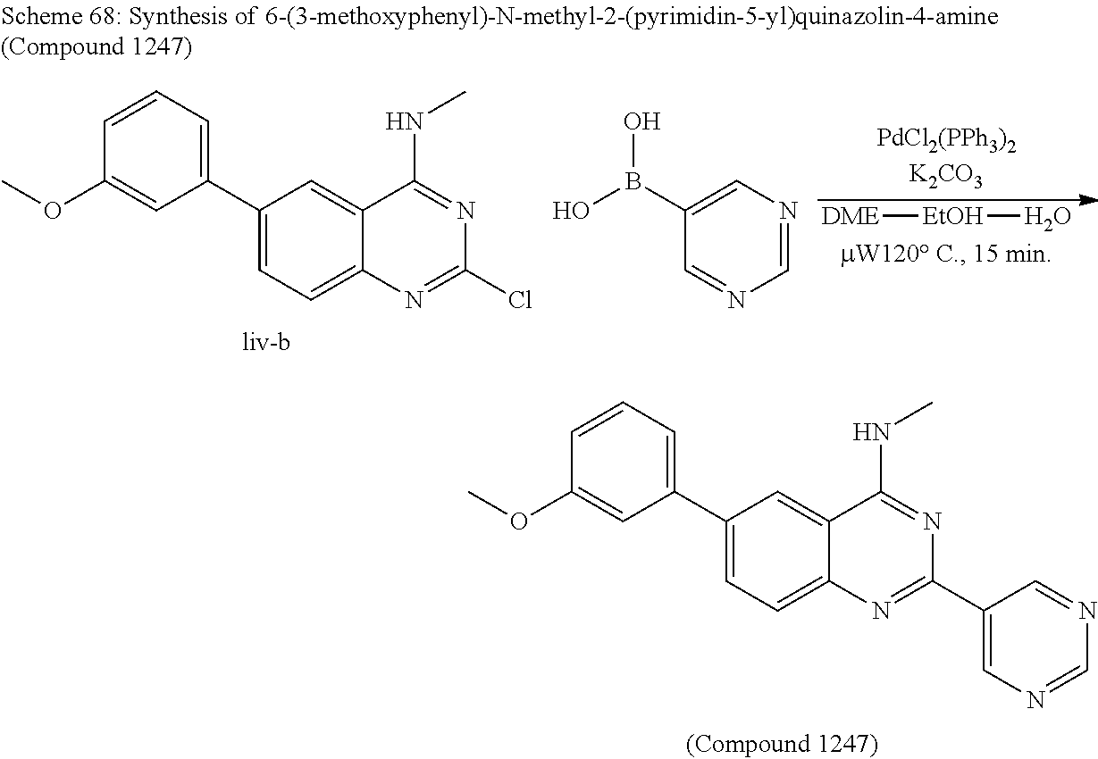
C1(C2=CC=C3C(=C2)C(NC)=NC(C2=CN=CN=C2)=N3)=CC=CC(OC)=C1.C1(C2=CC=C3C(=C2)C(NC)=NC(Cl)=N3)=CC=CC(OC)=C1.C1=NC=NC=C1B(O)O.[DME][EtOH]O
